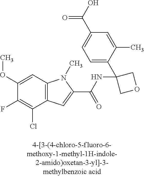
C1(F)=C(Cl)C2=C(C=C1OC)N(C)C(C(NC1(C3=CC=C(C(=O)O)C=C3C)COC1)=O)=C2
